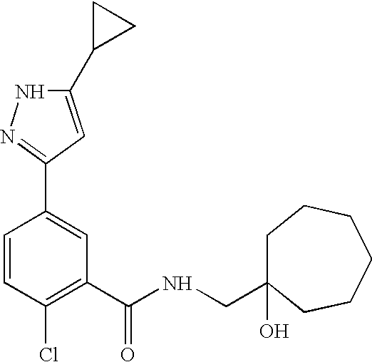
C1=CC(Cl)=C(C(NCC2(O)CCCCCC2)=O)C=C1C1=NNC(C2CC2)=C1
